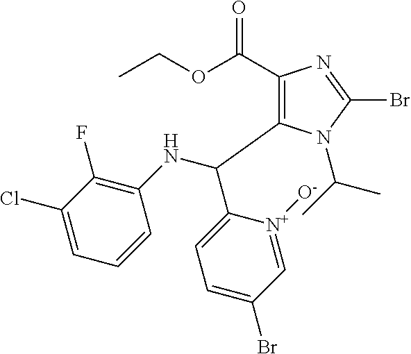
C1(C(OCC)=O)=C(C(NC2=C(F)C(Cl)=CC=C2)C2=CC=C(Br)C=[N+]2[O-])N(C(C)C)C(Br)=N1
